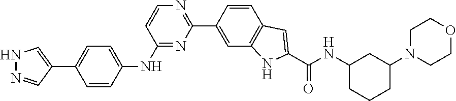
C1(C2=CC3=C(C=C2)C=C(C(=O)NC2CCCC(N4CCOCC4)C2)N3)=NC=CC(NC2=CC=C(C3=CNN=C3)C=C2)=N1
